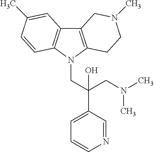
C12=C(N(CC(C3=CC=CN=C3)(CN(C)C)O)C3=C1C=C(C)C=C3)CCN(C)C2
